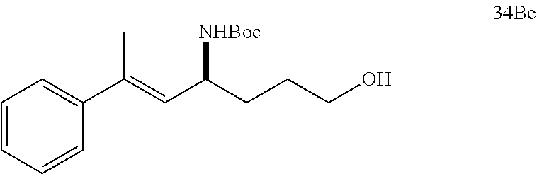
C1(C(=CC(CCCO)[NHBoc])C)=CC=CC=C1
